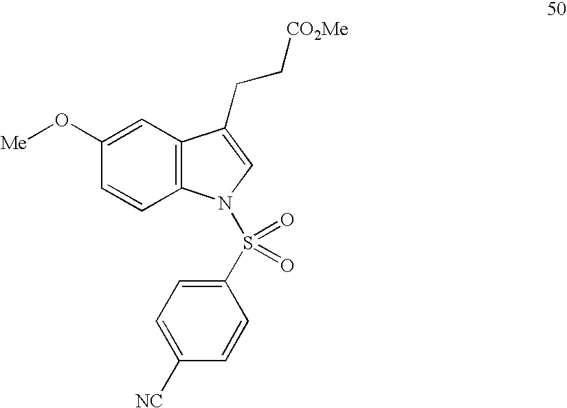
C1(O[Me])=CC2=C(C=C1)N(S(=O)(=O)C1=CC=C([NC])C=C1)C=C2CC[CO2Me]
